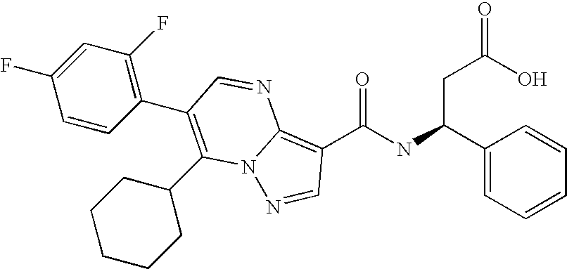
C1=CC=CC(C(NC(=O)C2=C3N(N=C2)C(C2CCCCC2)=C(C2=C(F)C=C(F)C=C2)C=N3)CC(O)=O)=C1
